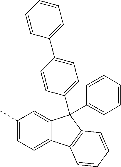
C1(C)=CC=C2C(=C1)C(C1=CC=C(C3=CC=CC=C3)C=C1)(C1=CC=CC=C1)C1=C2C=CC=C1
